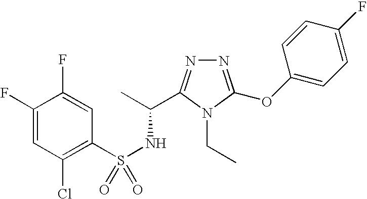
S(NC(C)C1=NN=C(OC2=CC=C(F)C=C2)N1CC)(=O)(C1=C(Cl)C=C(F)C(F)=C1)=O
